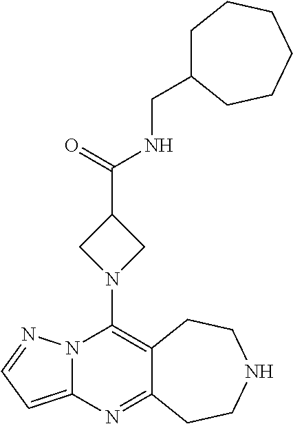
C12=C(N3CC(C(=O)NCC4CCCCCC4)C3)N3C(=CC=N3)N=C1CCNCC2
